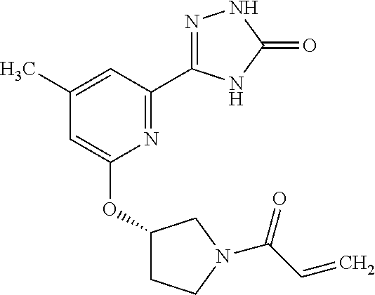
N1=C(C2=NNC(=O)N2)C=C(C)C=C1OC1CCN(C(C=C)=O)C1
